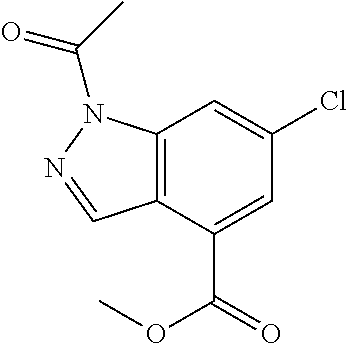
C12=C(C(C(OC)=O)=CC(Cl)=C1)C=NN2C(=O)C
